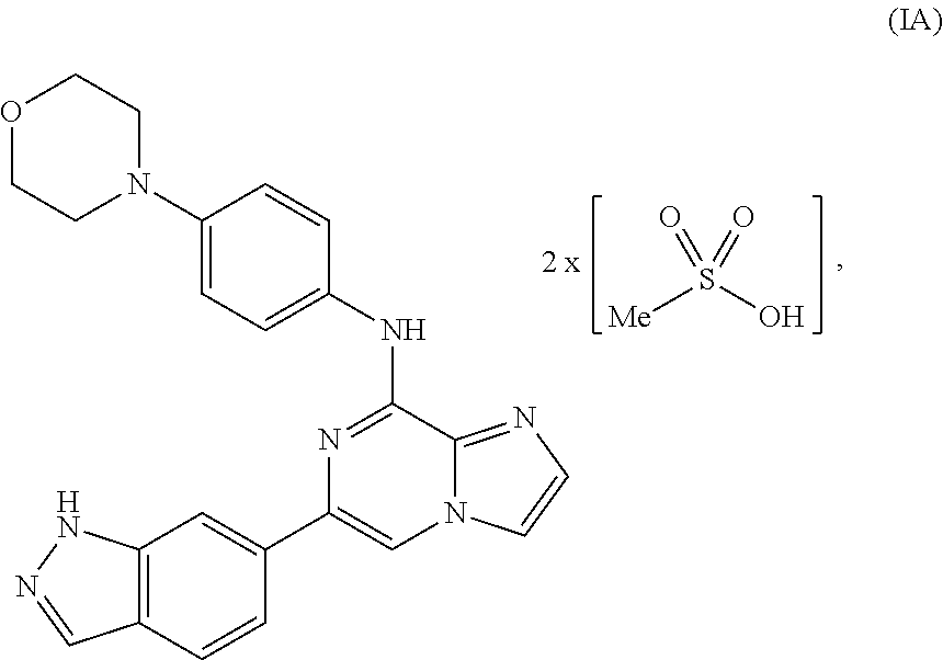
O1CCN(C2=CC=C(NC3=NC(C4=CC5=C(C=C4)C=NN5)=CN4C3=NC=C4)C=C2)CC1.S([Me])(O)(=O)=O
